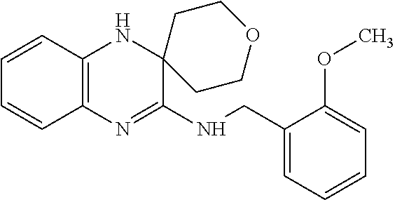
C1=CC2=C(C=C1)N=C(NCC1=CC=CC=C1OC)C1(N2)CCOCC1
